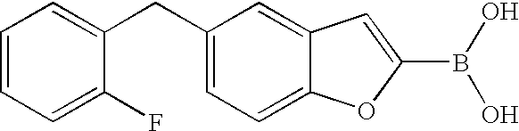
C1=CC=C(F)C(CC2=CC=C3C(=C2)C=C(B(O)O)O3)=C1
